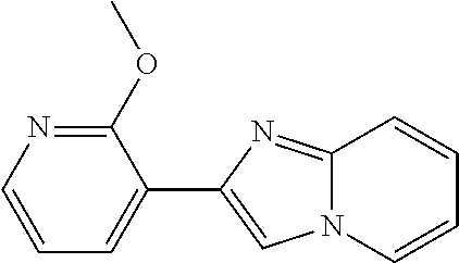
C1=CN=C(OC)C(C2=CN3C(=N2)C=CC=C3)=C1
